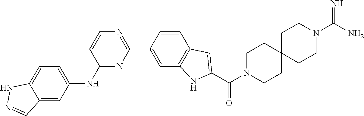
C12=CC=C(NC3=NC(C4=CC5=C(C=C4)C=C(C(N4CCC6(CC4)CCN(C(N)=N)CC6)=O)N5)=NC=C3)C=C1C=NN2
